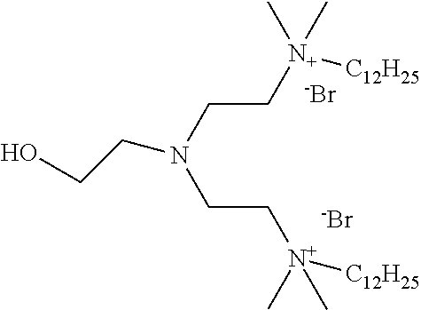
C(N(CC[N+](C)([C12H25])C)CCO)C[N+](C)(C)[C12H25].[-Br].[-Br]
